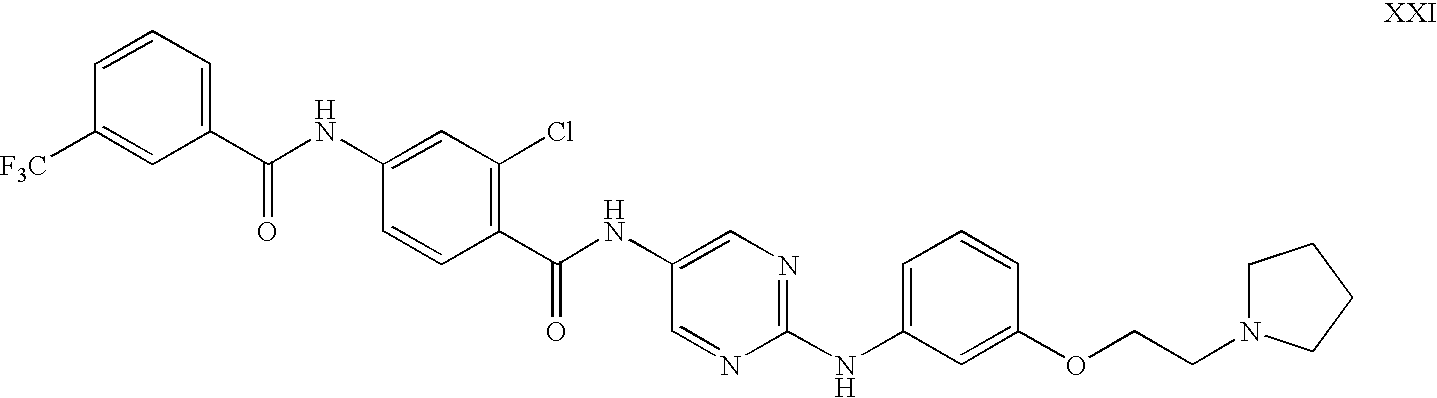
C1(C(NC2=CC(Cl)=C(C(NC3=CN=C(NC4=CC=CC(OCCN5CCCC5)=C4)N=C3)=O)C=C2)=O)=CC=CC([F3C])=C1
